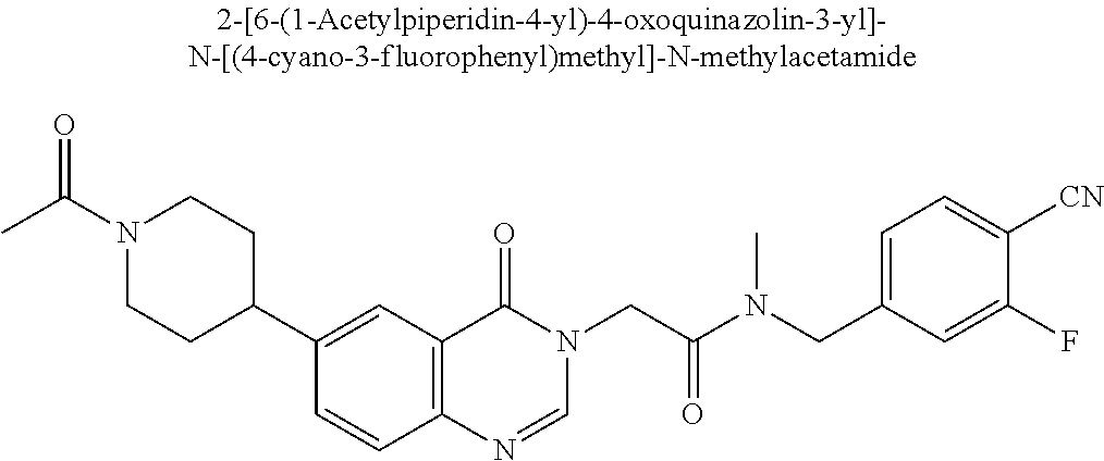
C1(C2=CC3=C(C=C2)N=CN(CC(N(CC2=CC=C([CN])C(F)=C2)C)=O)C3=O)CCN(C(C)=O)CC1
